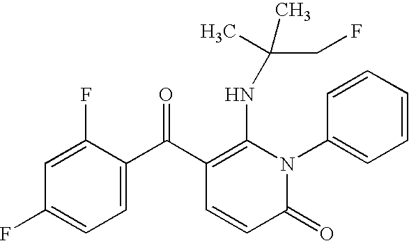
C1(F)=CC(F)=CC=C1C(C1=C(NC(CF)(C)C)N(C2=CC=CC=C2)C(=O)C=C1)=O
